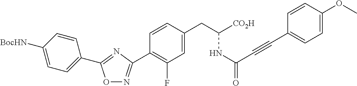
O1N=C(C2=C(F)C=C(CC(NC(=O)C#CC3=CC=C(OC)C=C3)[CO2H])C=C2)N=C1C1=CC=C([BocHN])C=C1
